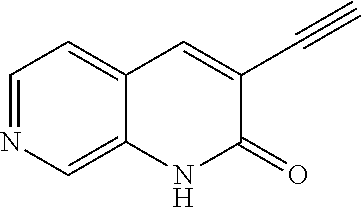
C1=NC=C2C(=C1)C=C(C#C)C(=O)N2
